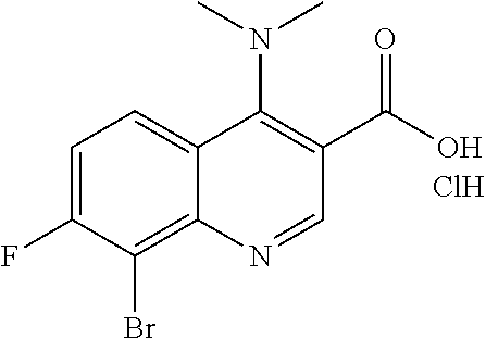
C1=C(F)C(Br)=C2C(=C1)C(N(C)C)=C(C(O)=O)C=N2.Cl
